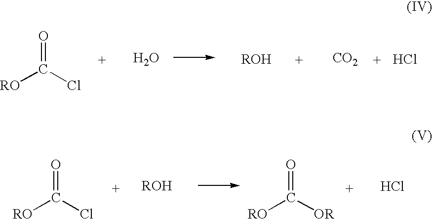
O=C([RO])Cl.O.[ROH].[CO2].Cl.O=C([RO])Cl.[ROH].O=C([RO])[OR].Cl
